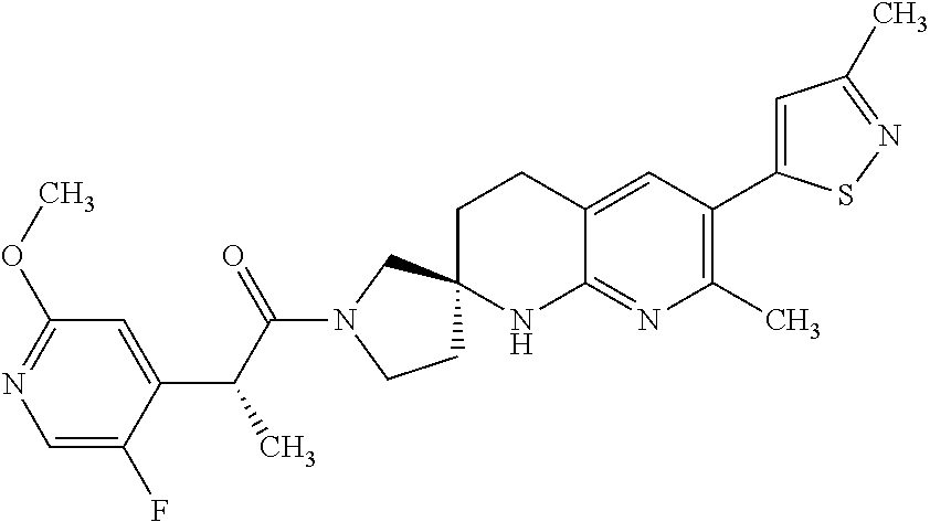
C1=C(F)C(C(C(N2CCC3(C2)CCC2=CC(C4=CC(C)=NS4)=C(C)N=C2N3)=O)C)=CC(OC)=N1
